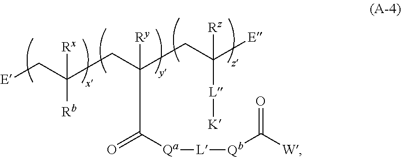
[E]CC([Rx])([Rb])CC([Ry])(CC([E])([Rz])[L][K])C([Qa][L][Qb]C([W])=O)=O
